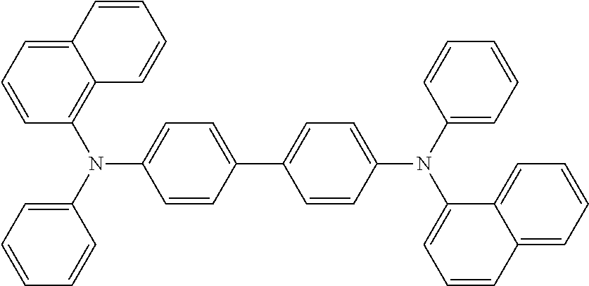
C12=C(N(C3=CC=CC=C3)C3=CC=C(C4=CC=C(N(C5=CC=CC=C5)C5=CC=CC6=CC=CC=C56)C=C4)C=C3)C=CC=C1C=CC=C2
